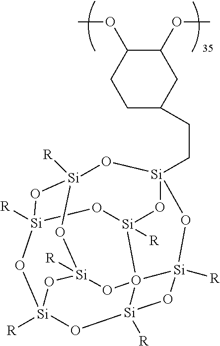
C1(CC[Si]23O[Si]4([R])O56[Si]([R])(O2)O[Si]5([R])O[Si]2([R])O[Si]([R])(O4)O[Si]([R])(O[Si]([R])(O6)O2)O3)CC(OC)C(OC)CC1
